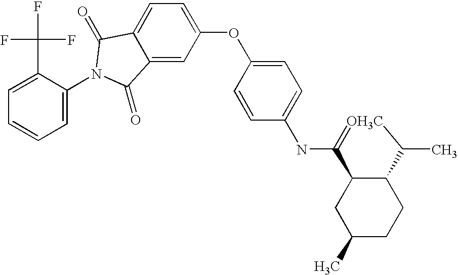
C1(OC2=CC=C(NC3=[OH3C]C(C)C4C3CC(C)CC4)C=C2)=CC=C2C(=C1)C(=O)N(C1=CC=CC=C1C(F)(F)F)C2=O
